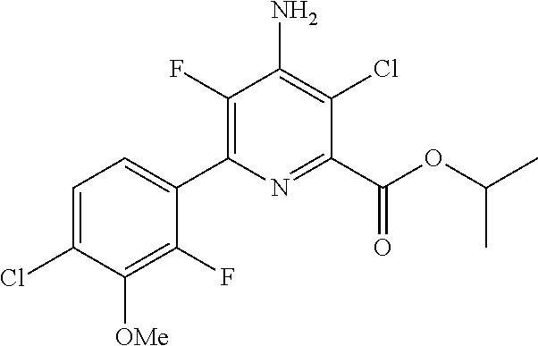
C1(F)=C(C2=CC=C(Cl)C([OMe])=C2F)N=C(C(OC(C)C)=O)C(Cl)=C1N
